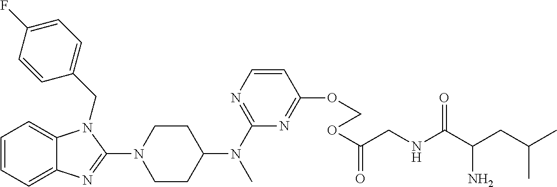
C1=CC=C2C(=C1)N(CC1=CC=C(F)C=C1)C(N1CCC(N(C3=NC=CC(OCOC(CNC(C(N)CC(C)C)=O)=O)=N3)C)CC1)=N2
